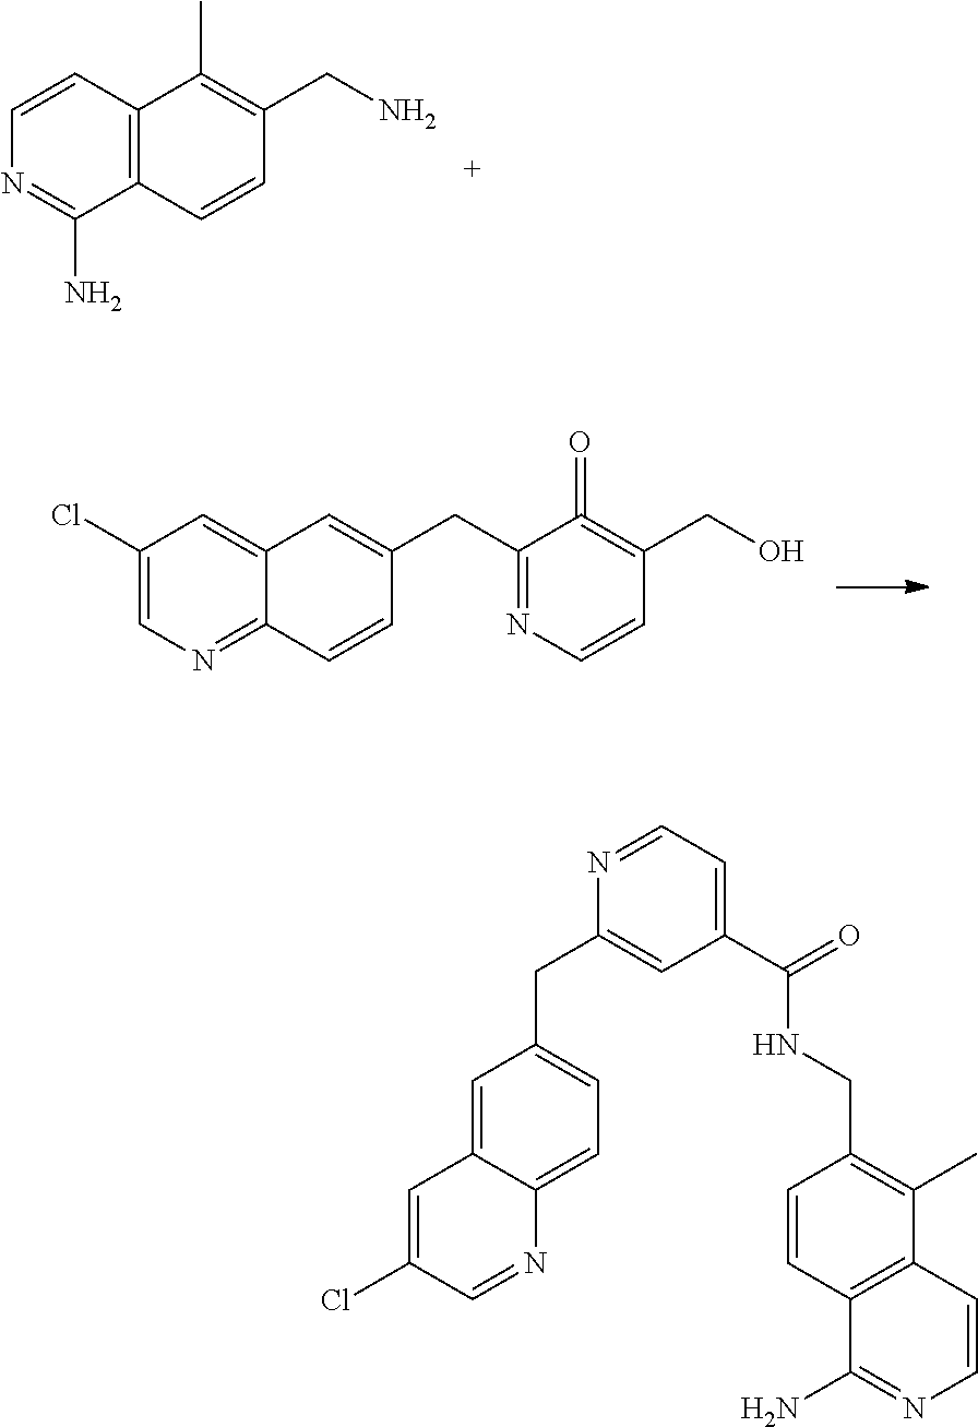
C12=C(C=CN=C1N)C(C)=C(CN)C=C2.C12=NC=C(Cl)C=C1C=C(CC1=NC=CC(CO)=C1=O)C=C2.C1=C2C(=CC=C1CC1=CC(C(=O)NCC3=C(C)C4=C(C=C3)C(N)=NC=C4)=CC=N1)N=CC(Cl)=C2
